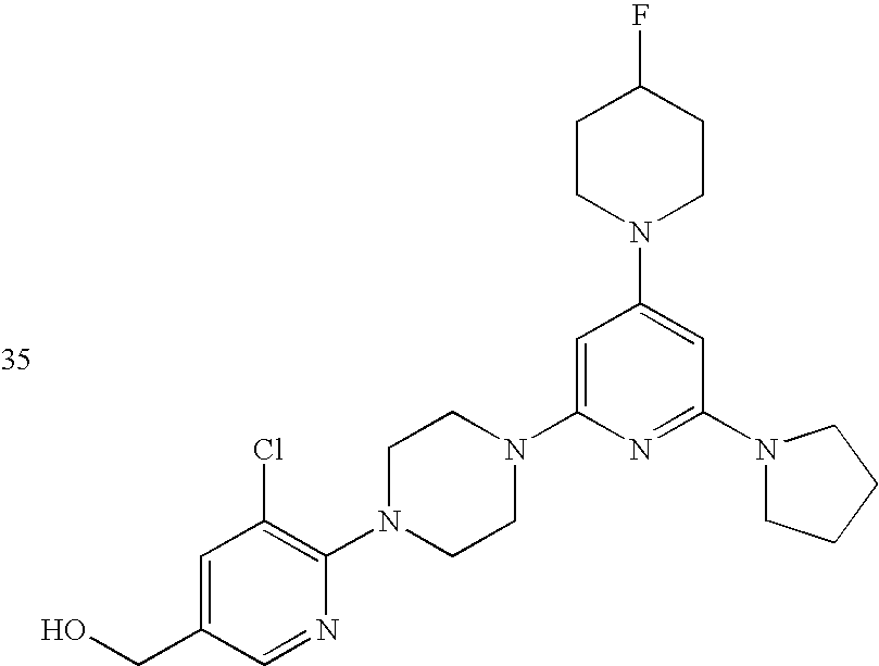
C1=C(CO)C=NC(N2CCN(C3=CC(N4CCC(F)CC4)=CC(N4CCCC4)=N3)CC2)=C1Cl
